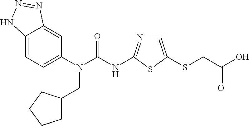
C12=CC=C(N(C(NC3=NC=C(SCC(O)=O)S3)=O)CC3CCCC3)C=C1N=NN2
